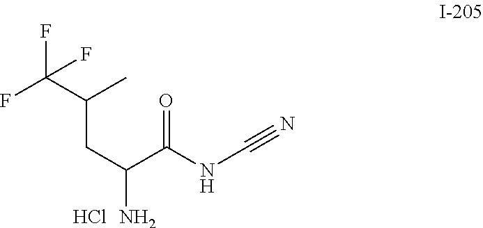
FC(F)(C(CC(C(=O)NC#N)N)C)F.Cl
